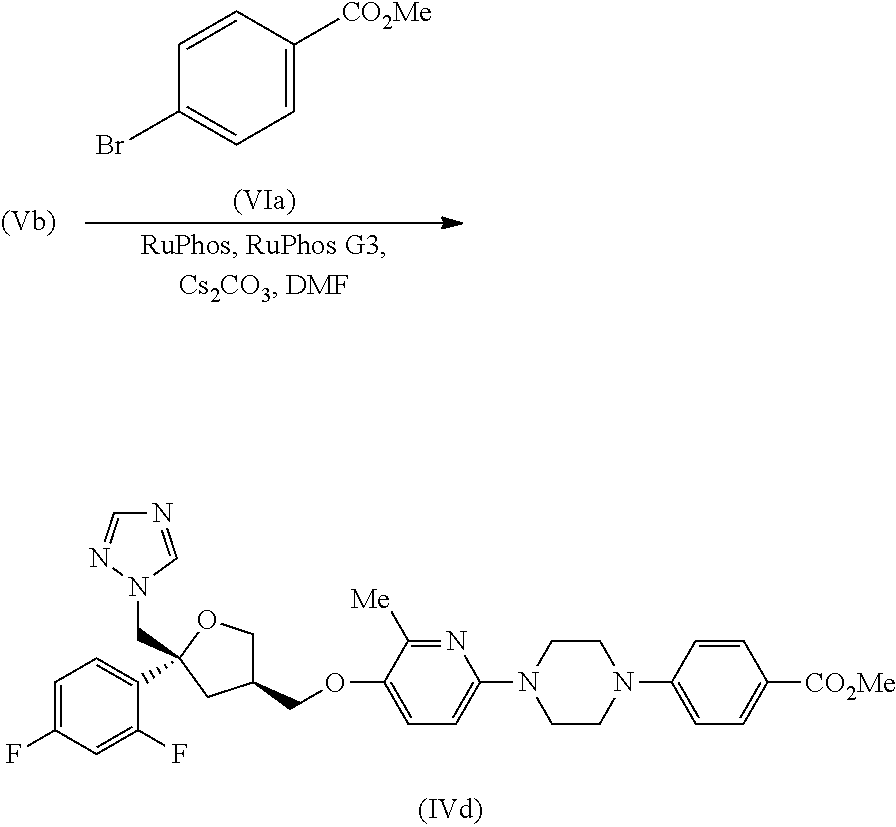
C1=CC([CO2Me])=CC=C1Br.C1=C(F)C=C(F)C(C2(CN3C=NC=N3)CC(COC3=CC=C(N4CCN(C5=CC=C([CO2Me])C=C5)CC4)N=C3[Me])CO2)=C1
